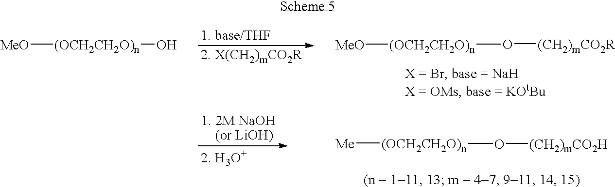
[MeO][(OCH2CH2O)n]O[(CH2)mCO2R].[MeO][(OCH2CH2O)n]O.[Me][(OCH2CH2O)n]O[(CH2)mCO2H]
